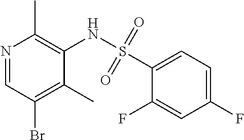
N1=CC(Br)=C(C)C(NS(C2=CC=C(F)C=C2F)(=O)=O)=C1C
